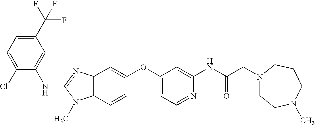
C1(C(F)(F)F)=CC=C(Cl)C(NC2=NC3=C(N2C)C=CC(OC2=CC=NC(NC(CN4CCN(C)CCC4)=O)=C2)=C3)=C1
